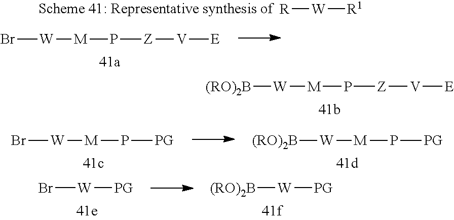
[(RO)2B][W][M]P[Z][V][E].[(RO)2B][W][PG].Br[W][PG].Br[W][M]P[PG].[(RO)2B][W][M]P[PG].[R][W][R1].Br[W][M]P[Z][V][E]
